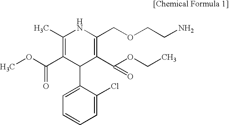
C1(C)=C(C(OC)=O)C(C2=CC=CC=C2Cl)C(C(OCC)=O)=C(COCCN)N1
